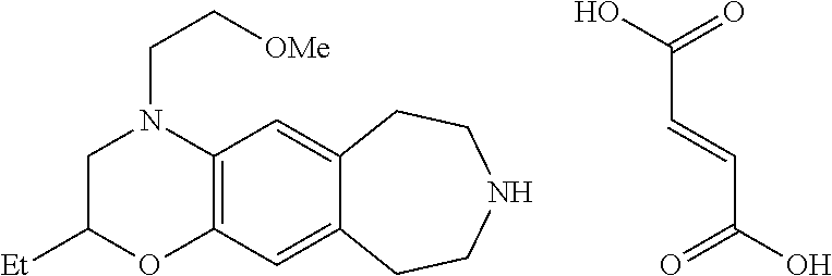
C1C([Et])OC2=C(N1CC[OMe])C=C1C(=C2)CCNCC1.OC(=O)C=CC(O)=O
